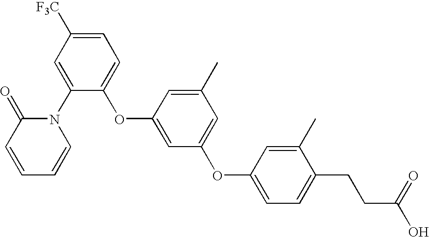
C1(OC2=CC(OC3=CC=C(CCC(O)=O)C(C)=C3)=CC(C)=C2)=CC=C([F3C])C=C1N1C(=O)C=CC=C1
